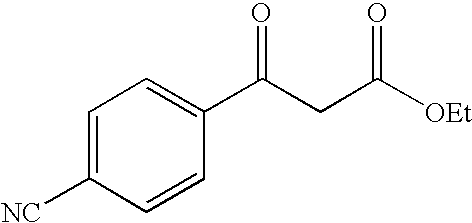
C1(C(CC([OEt])=O)=O)=CC=C([NC])C=C1
